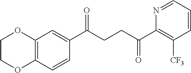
C1(C(CCC(C2=C([CF3])C=CC=N2)=O)=O)=CC2=C(C=C1)OCCO2
